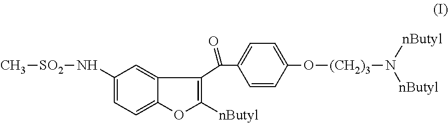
C1(N[SO2]C)=CC=C2C(=C1)C(C(C1=CC=C(O[(CH2)3]N([nButyl])[nButyl])C=C1)=O)=C([nButyl])O2
